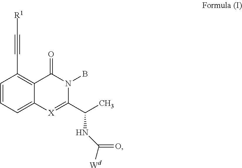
C1=CC=C2C(=C1C#C[R1])C(=O)N(B)C(C(C)NC(=O)[Wd])=[X]2
